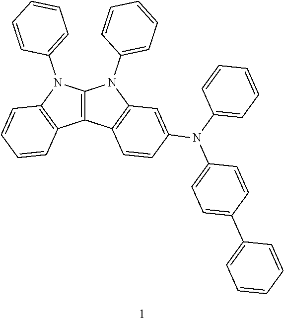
C12=C(N(C3=CC=CC=C3)C3=C1C=CC=C3)N(C1=CC=CC=C1)C1=C2C=CC(N(C2=CC=CC=C2)C2=CC=C(C3=CC=CC=C3)C=C2)=C1
